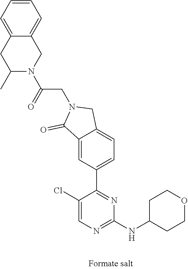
C1(Cl)=CN=C(NC2CCOCC2)N=C1C1=CC=C2C(=C1)C(=O)N(CC(N1CC3=CC=CC=C3CC1C)=O)C2
